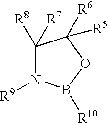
C1([R8])([R7])N([R9])B([R10])OC1([R6])[R5]
